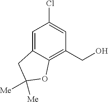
ClC1=CC(CO)=C2C(=C1)CC([Me])([Me])O2
